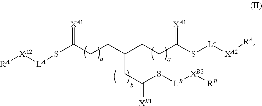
[RA][XA2][LA]SC(CCC(CCC(S[LA][XA2][RA])=[XA1])CC(S[LB][XB2][RB])=[XB1])=[XA1]
